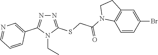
N1=C(SCC(=O)N2C3=C(C=C(Br)C=C3)CC2)N(CC)C(C2=CN=CC=C2)=N1
